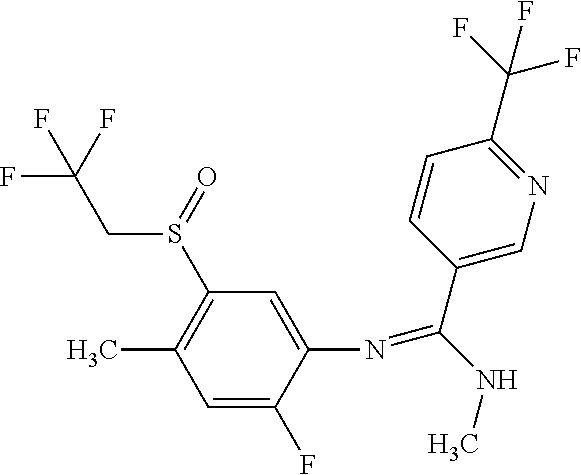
FC(CS(C1=C(C)C=C(F)C(N=C(NC)C2=CN=C(C(F)(F)F)C=C2)=C1)=O)(F)F
